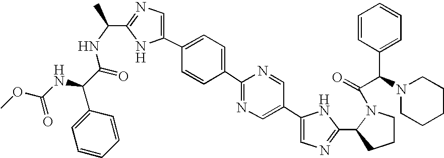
C1(C2=CN=C(C(C)NC(C(NC(OC)=O)C3=CC=CC=C3)=O)N2)=CC=C(C2=NC=C(C3=CN=C(C4CCCN4C(=O)C(N4CCCCC4)C4=CC=CC=C4)N3)C=N2)C=C1
